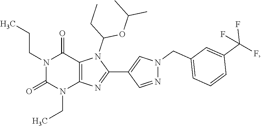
N1(CCC)C(=O)N(CC)C2=C(C1=O)N(C(OC(C)C)CC)C(C1=CN(CC3=CC=CC(C(F)(F)F)=C3)N=C1)=N2
